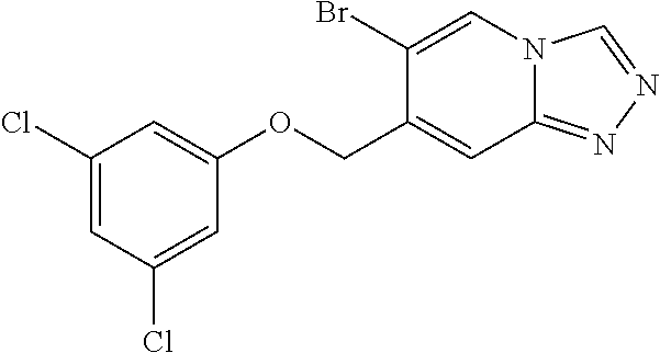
C1(Cl)=CC(Cl)=CC(OCC2=CC3=NN=CN3C=C2Br)=C1
